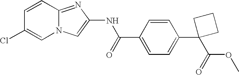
C1=CC2=NC(NC(C3=CC=C(C4(C(OC)=O)CCC4)C=C3)=O)=CN2C=C1Cl
